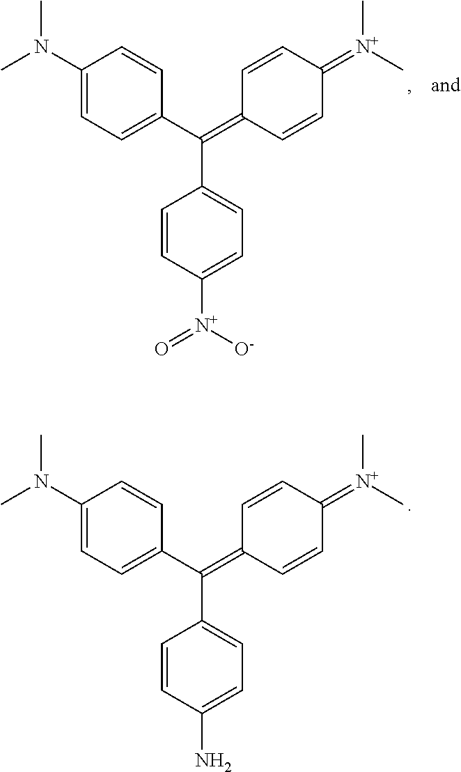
C1(N(C)C)=CC=C(C(=C2C=CC(=[N+](C)C)C=C2)C2=CC=C([N+]([O-])=O)C=C2)C=C1.C1(N(C)C)=CC=C(C(=C2C=CC(=[N+](C)C)C=C2)C2=CC=C(N)C=C2)C=C1
